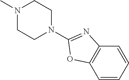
N1(C)CCN(C2=NC3=C(O2)C=CC=C3)CC1
